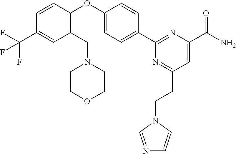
C1(CN2CCOCC2)=C(OC2=CC=C(C3=NC(C(N)=O)=CC(CCN4C=NC=C4)=N3)C=C2)C=CC(C(F)(F)F)=C1
